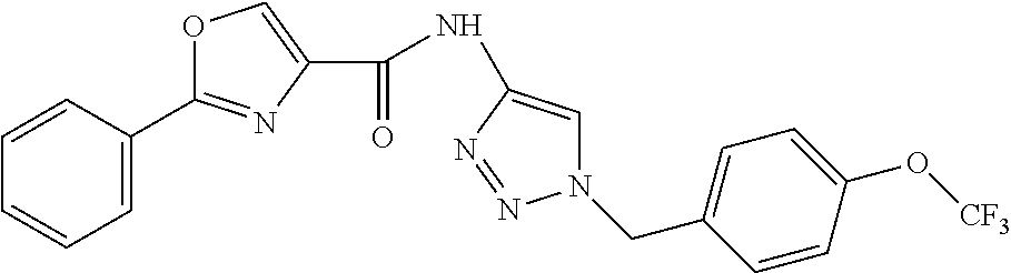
C1=C(C2=NC(C(=O)NC3=CN(CC4=CC=C(O[CF3])C=C4)N=N3)=CO2)C=CC=C1
